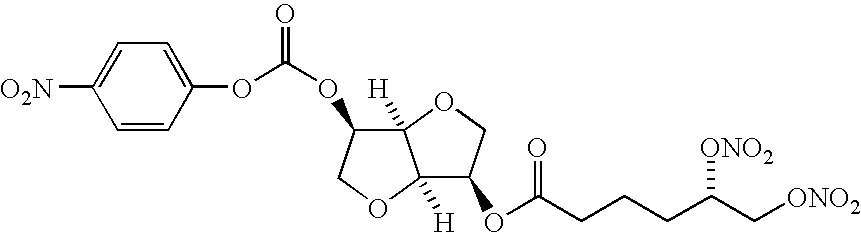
C1=CC(OC(OC2C3([H])C([H])(OC2)C(OC(CCCC(C[ONO2])[ONO2])=O)CO3)=O)=CC=C1[O2N]
